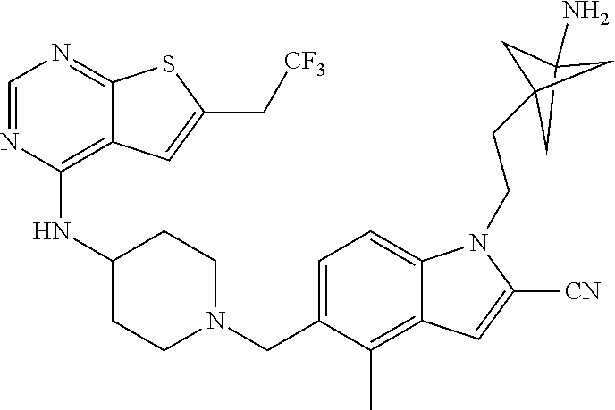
C1=NC(NC2CCN(CC3=CC=C4C(=C3C)C=C([CN])N4CCC34CC(N)(C3)C4)CC2)=C2C(=N1)SC(C[CF3])=C2
